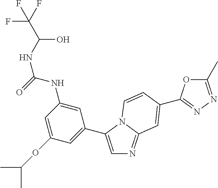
C1=C(OC(C)C)C=C(C2=CN=C3N2C=CC(C2=NN=C(C)O2)=C3)C=C1NC(=O)NC(O)C(F)(F)F
